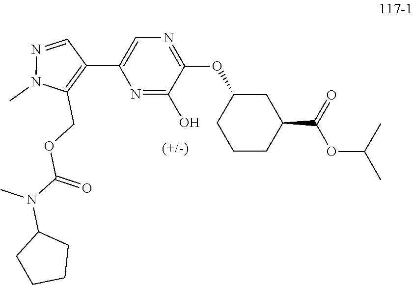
N1(C)C(COC(N(C)C2CCCC2)=O)=C(C2=CN=C(OC3CC(C(OC(C)C)=O)CCC3)C(O)=N2)C=N1
